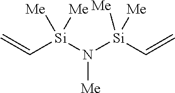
[Me]N([Si](C=C)([Me])[Me])[Si](C=C)([Me])[Me]
